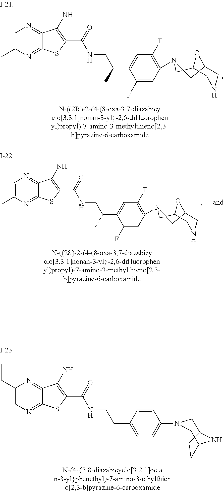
C1=C(C)N=C2C(=N1)C(N)=C(C(=O)NCC(C1=CC(F)=C(N3CC4OC(CNC4)C3)C=C1F)C)S2.C1=C(C)N=C2C(=N1)C(N)=C(C(=O)NCC(C1=CC(F)=C(N3CC4OC(CNC4)C3)C=C1F)C)S2.C12CCC(CN(C3=CC=C(CCNC(C4=C(N)C5=NC(CC)=CN=C5S4)=O)C=C3)C1)[NH]2
